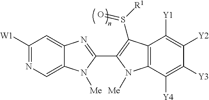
C1([W1])=NC=C2C(=C1)N=C(C1=C(S(=O)[R1])C3=C(C([Y4])=C([Y3])C([Y2])=C3[Y1])N1[Me])N2[Me]
